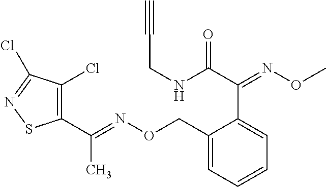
C1(C(=NOCC2=CC=CC=C2C(C(NCC#C)=O)=NOC)C)=C(Cl)C(Cl)=NS1
